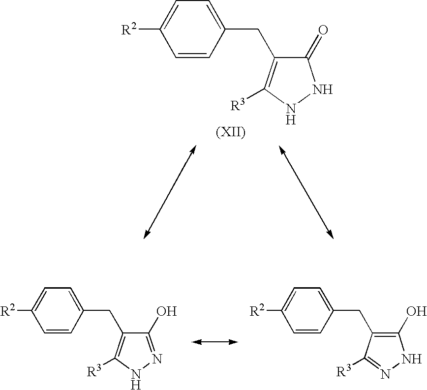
C1=CC(CC2=C([R3])NNC2=O)=CC=C1[R2].C1=CC(CC2=C([R3])NN=C2O)=CC=C1[R2].C1=CC(CC2=C(O)NN=C2[R3])=CC=C1[R2]
